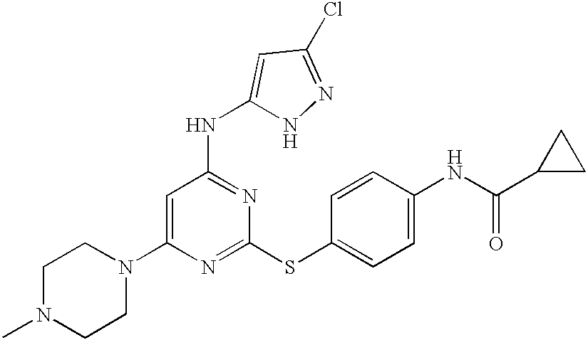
C1(N2CCN(C)CC2)=CC(NC2=CC(Cl)=NN2)=NC(SC2=CC=C(NC(=O)C3CC3)C=C2)=N1
